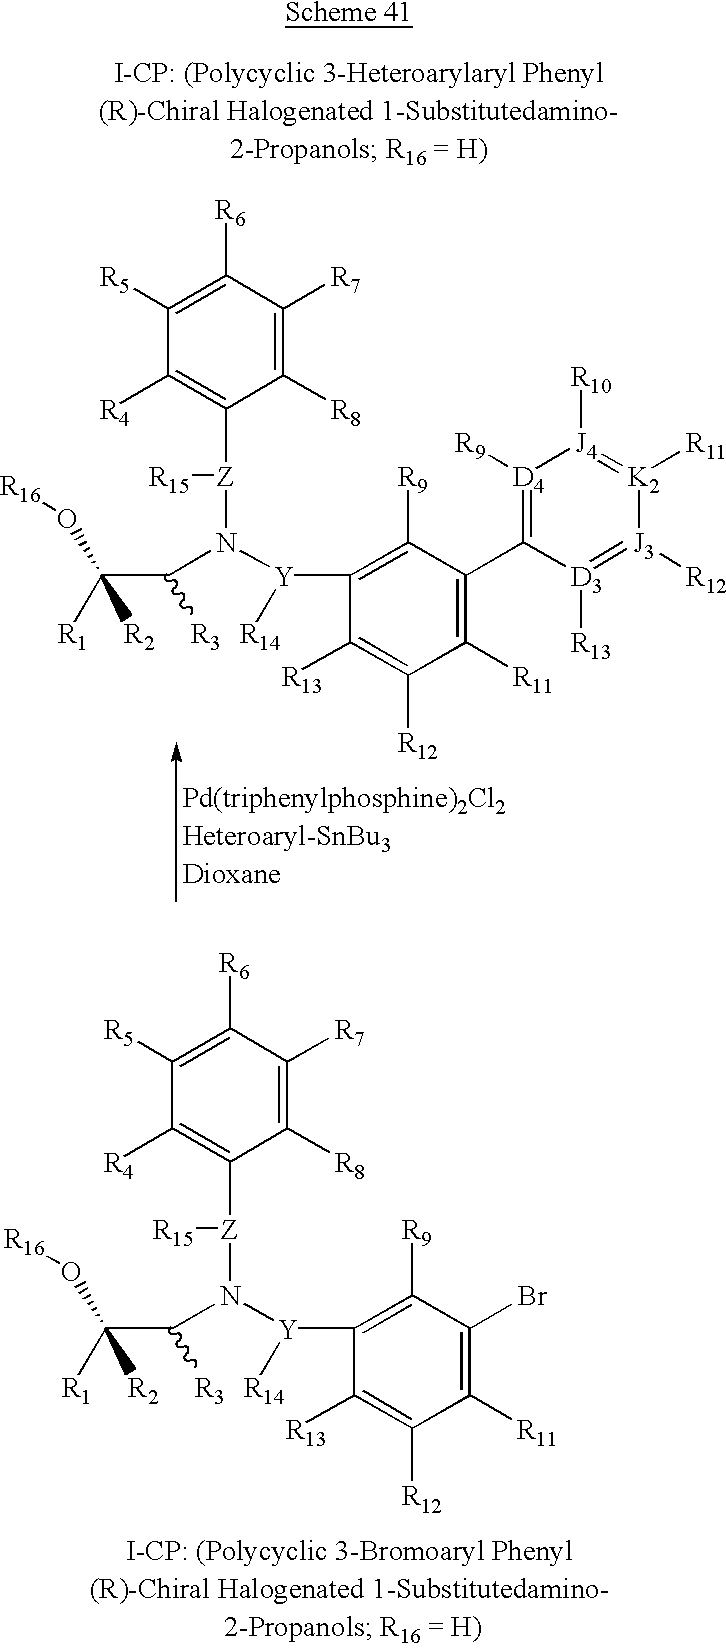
[R16]OC(C(N([Y](C1=C([R9])C(Br)=C([R11])C([R12])=C1[R13])[R14])[Z](C1=C([R4])C([R5])=C([R6])C([R7])=C1[R8])[R15])[R3])([R1])[R2].[R16]OC(C(N([Y](C1=C([R9])C(C2=[D4]([R9])[J4]([R10])=[K2]([R11])[J3]([R12])=[D3]2[R13])=C([R11])C([R12])=C1[R13])[R14])[Z](C1=C([R4])C([R5])=C([R6])C([R7])=C1[R8])[R15])[R3])([R1])[R2]
